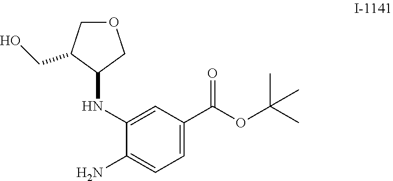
C1(CO)COCC1NC1=CC(C(=O)OC(C)(C)C)=CC=C1N
